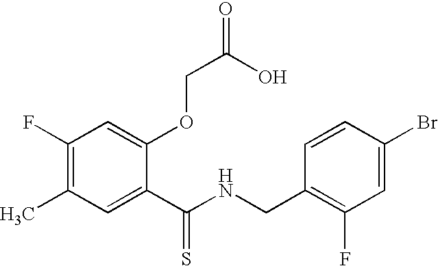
C1(F)=C(C)C=C(C(NCC2=C(F)C=C(Br)C=C2)=S)C(OCC(O)=O)=C1
